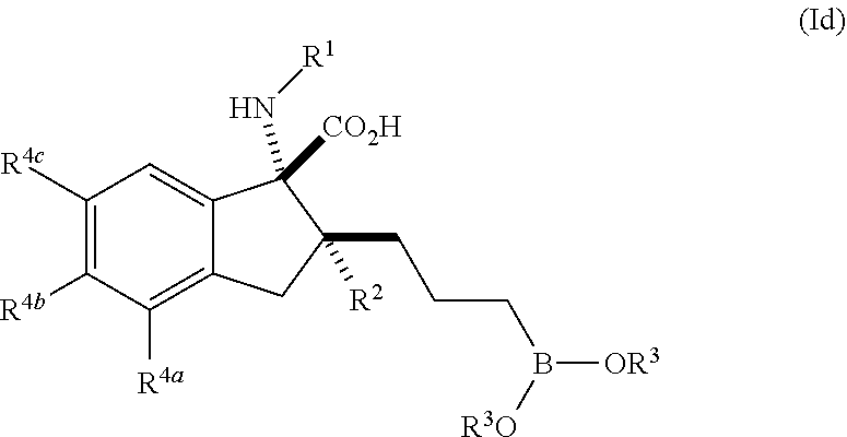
C1([R4c])=C([R4b])C([R4a])=C2C(=C1)C([CO2H])(N[R1])C(CCCB([OR3])[R3O])([R2])C2
